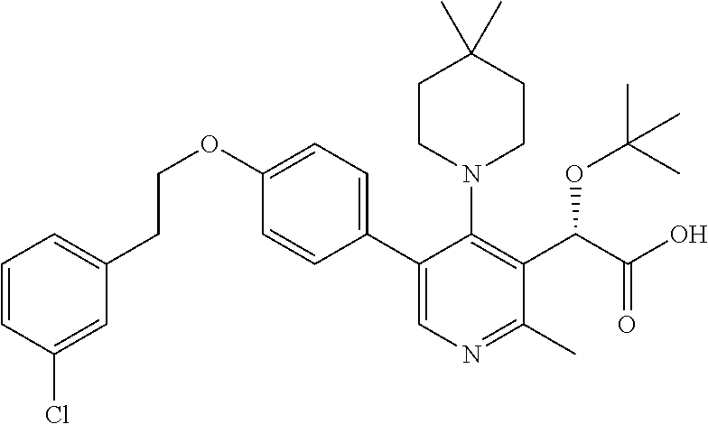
C(OC1=CC=C(C2=CN=C(C)C(C(C(O)=O)OC(C)(C)C)=C2N2CCC(C)(C)CC2)C=C1)CC1=CC=CC(Cl)=C1
